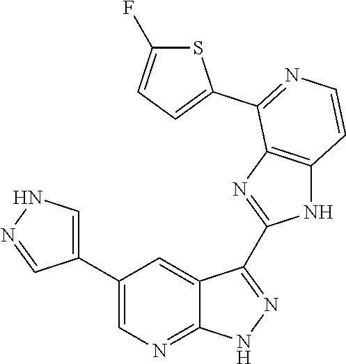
C1(C2=CN=C3C(=C2)C(C2=NC4=C(N2)C=CN=C4C2=CC=C(F)S2)=N[N H]3)=CNN=C1
